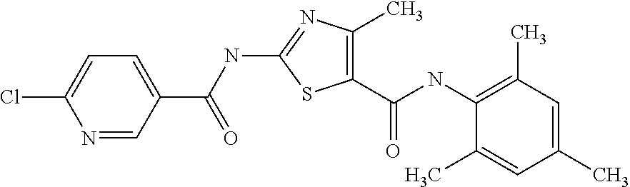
C1(C(NC2=NC(C)=C(C(NC3=C(C)C=C(C)C=C3C)=O)S2)=O)=CC=C(Cl)N=C1
